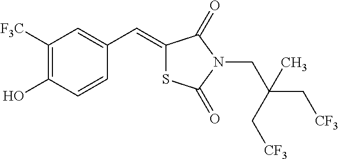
C1([F3C])=C(O)C=CC(C=C2SC(=O)N(CC(C[CF3])(C[CF3])C)C2=O)=C1
